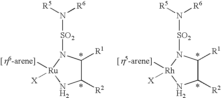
C1([R2])C([R1])N([SO2]N([R6])[R5])[Ru]([X])([[h6-arene]])N1.C1([R2])C([R1])N([SO2]N([R6])[R5])[Rh]([X])([[h5-arene]])N1
